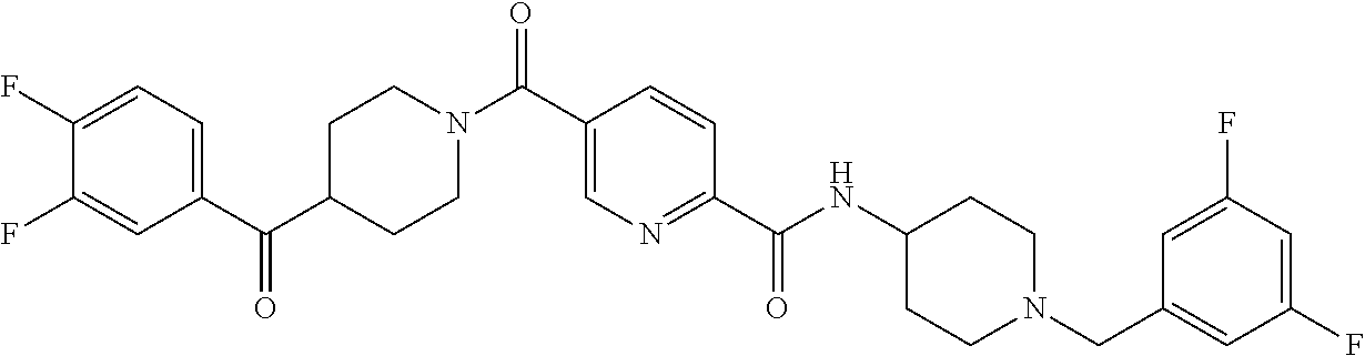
C1C(C(C2=CC=C(F)C(F)=C2)=O)CCN(C(C2=CN=C(C(NC3CCN(CC4=CC(F)=CC(F)=C4)CC3)=O)C=C2)=O)C1
